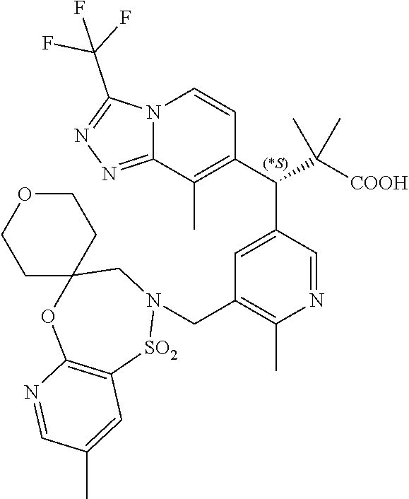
N1=CC(C(C([COOH])(C)C)C2=C(C)C3=NN=C(C(F)(F)F)N3C=C2)=CC(CN2[SO2]C3=C(OC4(C2)CCOCC4)N=CC(C)=C3)=C1C
